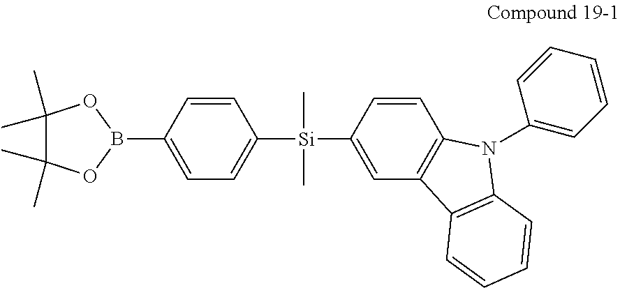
C1=C(B2OC(C)(C)C(C)(C)O2)C=CC([Si](C)(C)C2=CC3=C(C=C2)N(C2=CC=CC=C2)C2=C3C=CC=C2)=C1
